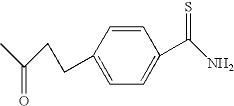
C1=CC(C(N)=S)=CC=C1CCC(C)=O
